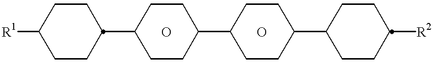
[R1]C1CCC(C2CCC(C3CCC(C4CCC([R2])CC4)CC3)CC2)CC1.O.O
